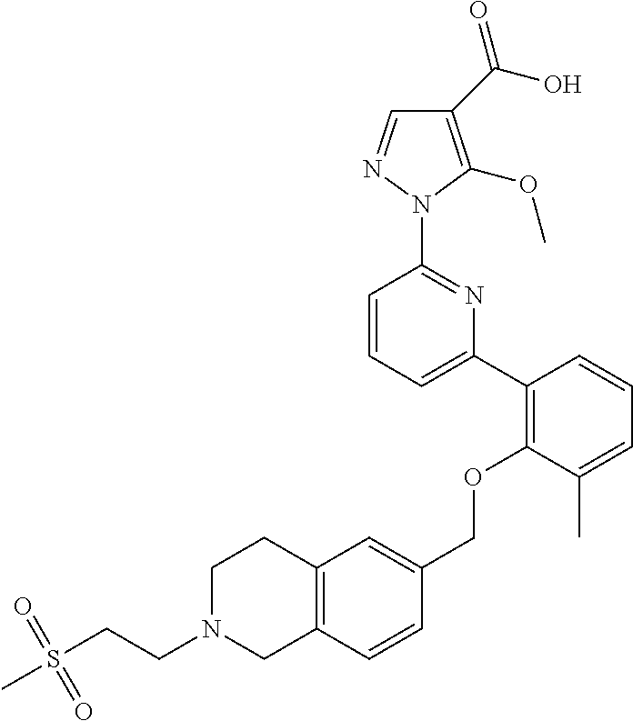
C1(C(O)=O)=C(OC)N(C2=NC(C3=C(OCC4=CC5=C(C=C4)CN(CCS(C)(=O)=O)CC5)C(C)=CC=C3)=CC=C2)N=C1
